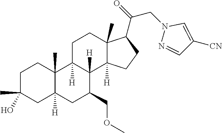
C1C(C)(O)CC2([H])C(C)(C1)C1([H])C([H])(C(COC)C2)C2([H])C(C)(CC1)C(C(=O)CN1N=CC([CN])=C1)CC2
